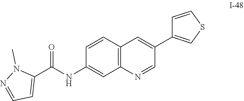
C1=CC2=C(C=C1NC(C1=CC=NN1C)=O)N=CC(C1=CSC=C1)=C2
